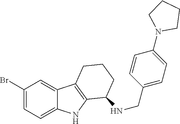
C1(Br)=CC=C2C(=C1)C1=C(N2)C(NCC2=CC=C(N3CCCC3)C=C2)CCC1
